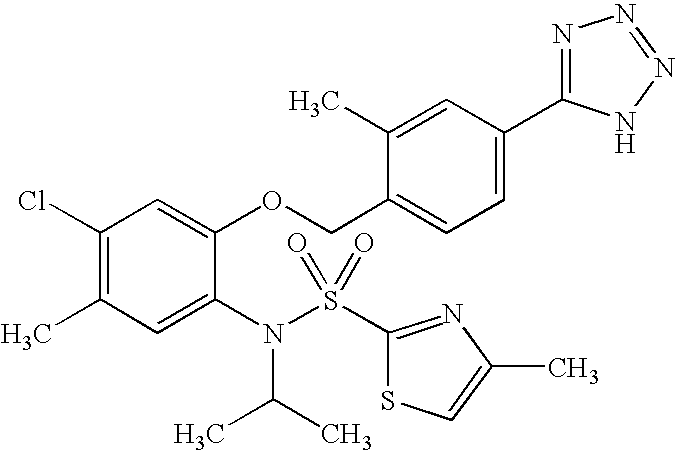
C1(Cl)=C(C)C=C(N(S(C2=NC(C)=CS2)(=O)=O)C(C)C)C(OCC2=CC=C(C3=NN=NN3)C=C2C)=C1
